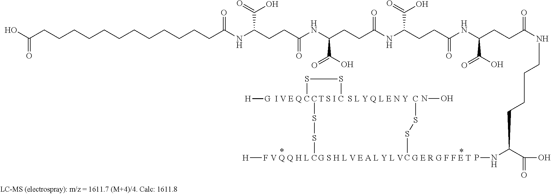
CSSC.[H][G].CSSC.[T S I].CSSC.NO.[H]F.OC(CCCCCCCCCCCCC(NC(CCC(NC(CCC(NC(C(=O)O)CCC(NC(CCC(NCCCCC(NP)C(O)=O)=O)C(O)=O)=O)=O)C(O)=O)=O)C(=O)O)=O)=O
